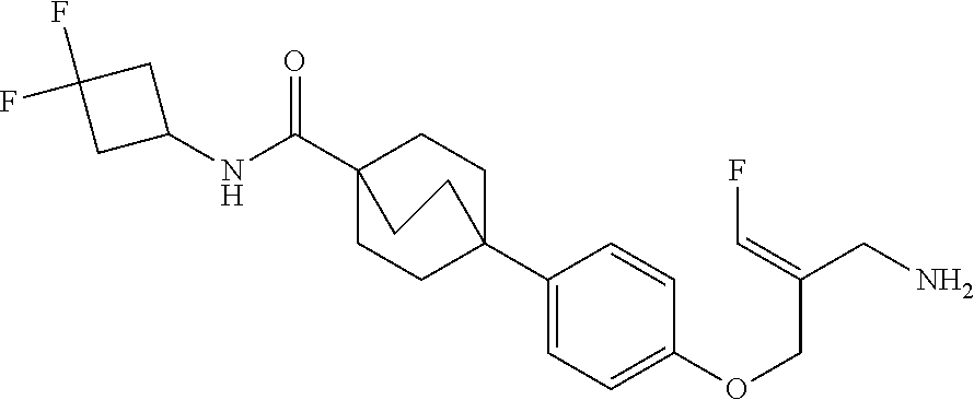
C1(C23CCC(C(NC4CC(F)(F)C4)=O)(CC2)CC3)=CC=C(OCC(CN)=CF)C=C1
